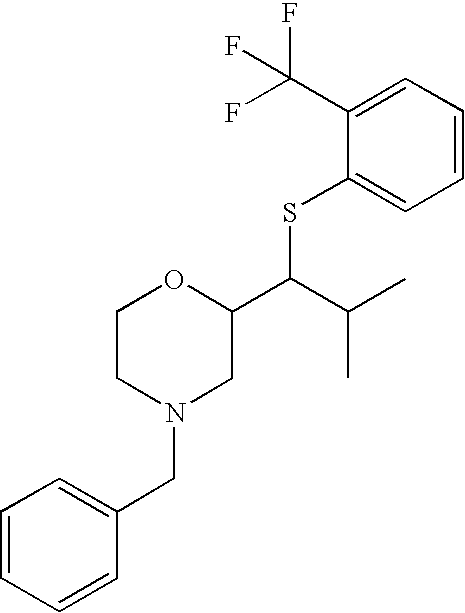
C1(C(F)(F)F)=CC=CC=C1SC(C(C)C)C1OCCN(CC2=CC=CC=C2)C1
